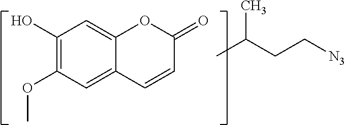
C1(O)=C(OC)C=C2C(=C1)OC(=O)C=C2.CC(CC[N3])C
